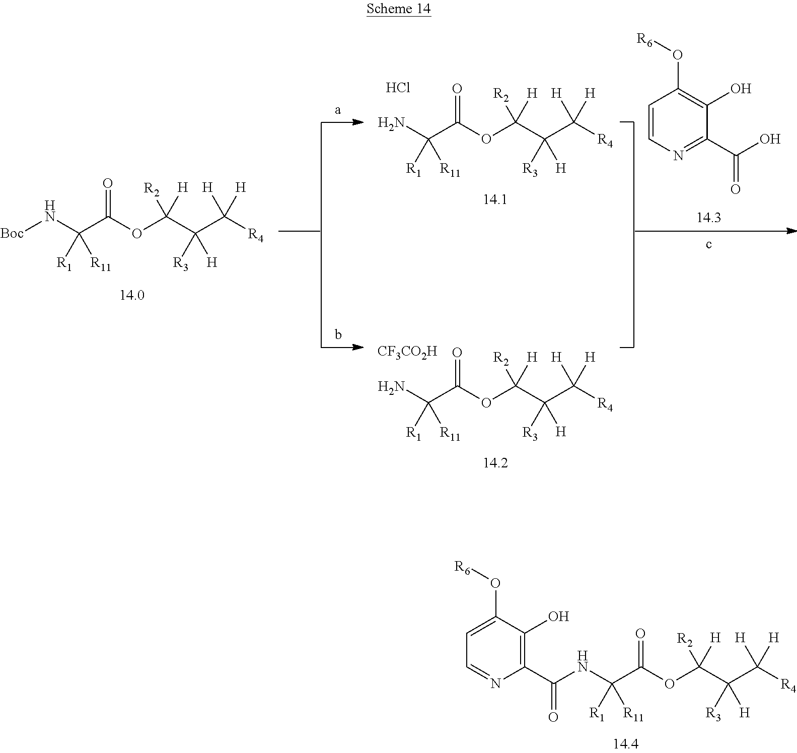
[Boc]NC(C(OC(C(C([R4])([H])[H])([R3])[H])([H])[R2])=O)([R1])[R11].NC(C(OC(C(C([R4])([H])[H])([R3])[H])([H])[R2])=O)([R1])[R11].Cl.NC(C(OC(C(C([R4])([H])[H])([R3])[H])([H])[R2])=O)([R1])[R11].[CF3CO2H].C1=CN=C(C(O)=O)C(O)=C1O[R6].N(C(C(OC(C(C([R4])([H])[H])([R3])[H])([H])[R2])=O)([R1])[R11])C(C1=C(O)C(O[R6])=CC=N1)=O
